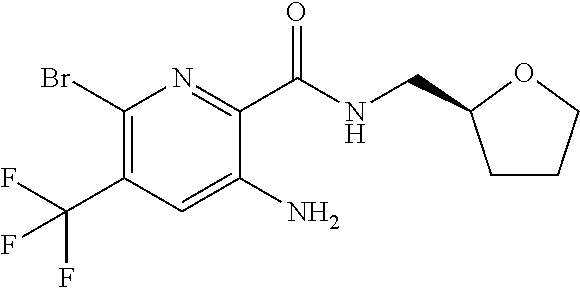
C1(Br)=C(C(F)(F)F)C=C(N)C(C(NCC2CCCO2)=O)=N1
